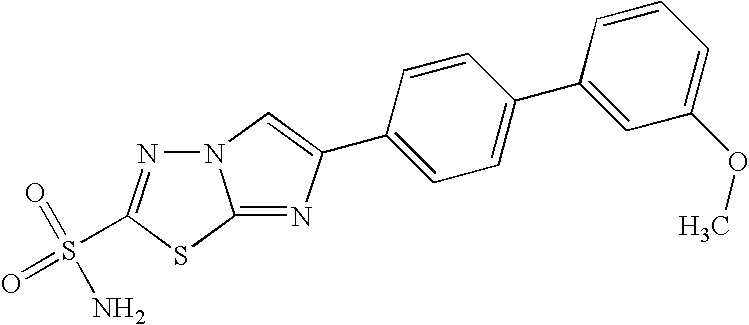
N12N=C(S(=O)(=O)N)SC1=NC(C1=CC=C(C3=CC(OC)=CC=C3)C=C1)=C2
